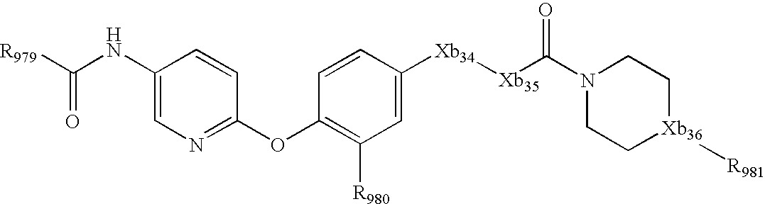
C1(NC([R979])=O)=CN=C(OC2=C([R980])C=C([Xb34][Xb35]C(N3CC[Xb36]([R981])CC3)=O)C=C2)C=C1
